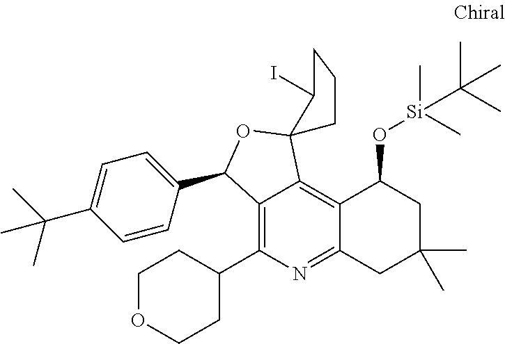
C12=C(C3CCOCC3)N=C3C(=C1C1(OC2C2=CC=C(C(C)(C)C)C=C2)CCCC1I)C(O[Si](C(C)(C)C)(C)C)CC(C)(C)C3
